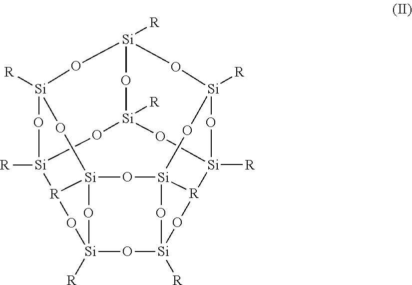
[Si]12([R])O[Si]3([R])O[Si]45O[Si]6(O1)[R](O2)[Si]1([R])O[Si]([R])(O6)O[Si]2([R])O[Si]([R])(O1)O[Si]([R])([R]4O3)O[Si]([R])(O5)O2
